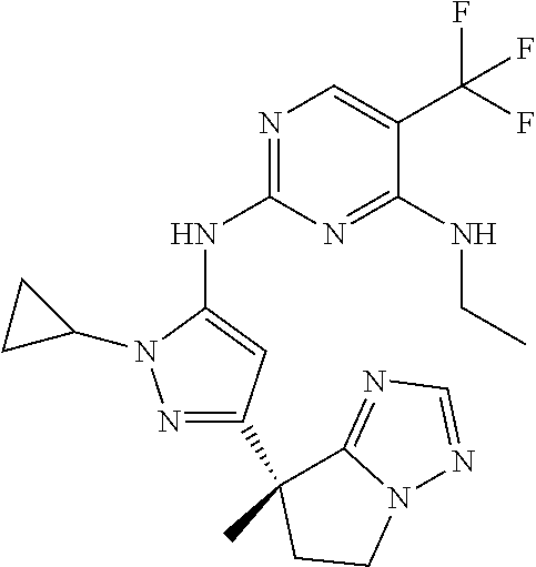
N1=C(NC2=CC(C3(C)C4=NC=NN4CC3)=NN2C2CC2)N=C(NCC)C(C(F)(F)F)=C1
